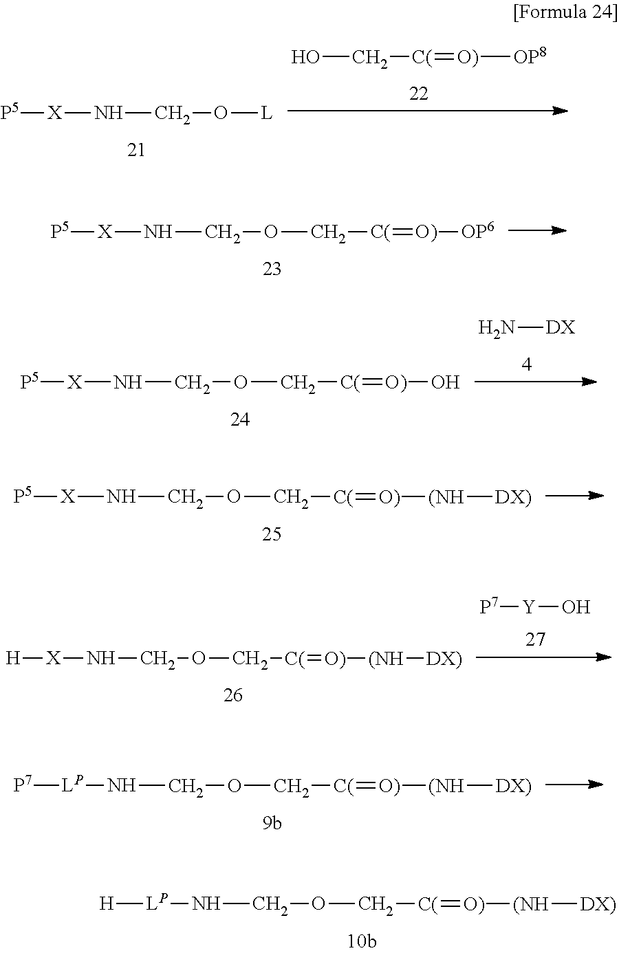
OC[C(]=[O)][OP8].[P5][X]NCO[L].[P5][X]NCOC[C(]=[O)][OP6].N[DX].[P5][X]NCOC[C(]=[O)]O.[P5][X]NCOC[C(]=[O)][(NH][DX)].[P7][Y]O.[H][X]NCOC[C(]=[O)][(NH][DX)].[P7][LP]NCOC[C(]=[O)][(NH][DX)].[H][LP]NCOC[C(]=[O)][(NH][DX)]
